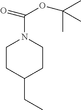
C1CC(CC)CCN1C(=O)OC(C)(C)C
